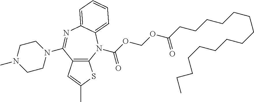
C12=C(N(C(OCOC(CCCCCCCCCCCCCCC)=O)=O)C3=CC=CC=C3N=C1N1CCN(C)CC1)SC(C)=C2
